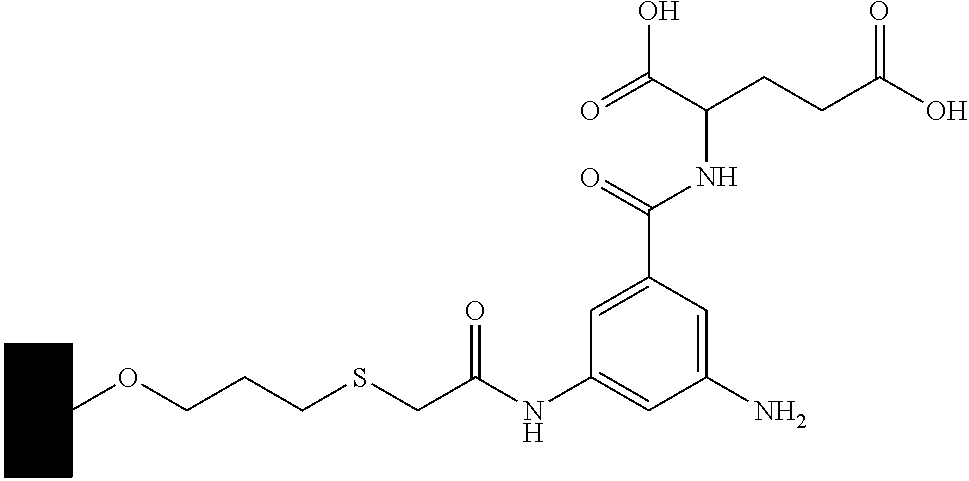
C1CCCC(OCCCSCC(NC2=CC(N)=CC(C(NC(CCC(O)=O)C(=O)O)=O)=C2)=O)C1
